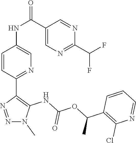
N1(C)C(NC(OC(C2=C(Cl)N=CC=C2)C)=O)=C(C2=NC=C(NC(C3=CN=C(C(F)F)N=C3)=O)C=C2)N=N1
